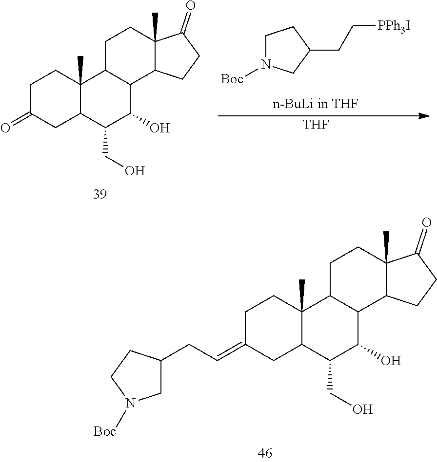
C1C(CC=C2CC3C(C)(CC2)C2C(C(O)C3CO)C3C(C)(CC2)C(=O)CC3)CCN1[Boc].C1N([Boc])CC(CC[PPh3I])C1.[THF].O=C1CC2C(C)(CC1)C1C(C(O)C2CO)C2C(C)(CC1)C(=O)CC2
